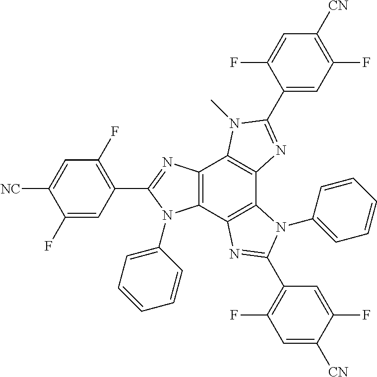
C12=C(C3=C(C4=C1N(C)C(C1=CC(F)=C([CN])C=C1F)=N4)N(C1=CC=CC=C1)C(C1=C(F)C=C([CN])C(F)=C1)=N3)N(C1=CC=CC=C1)C(C1=C(F)C=C([NC])C(F)=C1)=N2
